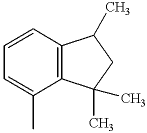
C1=CC=C(C)C2=C1C(C)CC2(C)C
